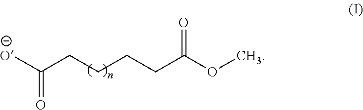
[O-]C(CCCCC(OC)=O)=O
